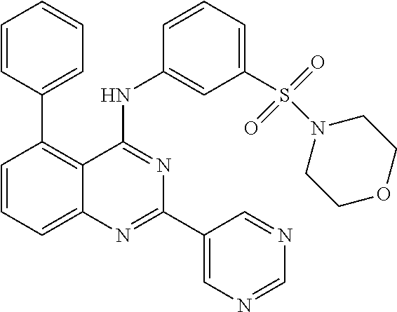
C1(C2=C3C(=CC=C2)N=C(C2=CN=CN=C2)N=C3NC2=CC(S(N3CCOCC3)(=O)=O)=CC=C2)=CC=CC=C1
